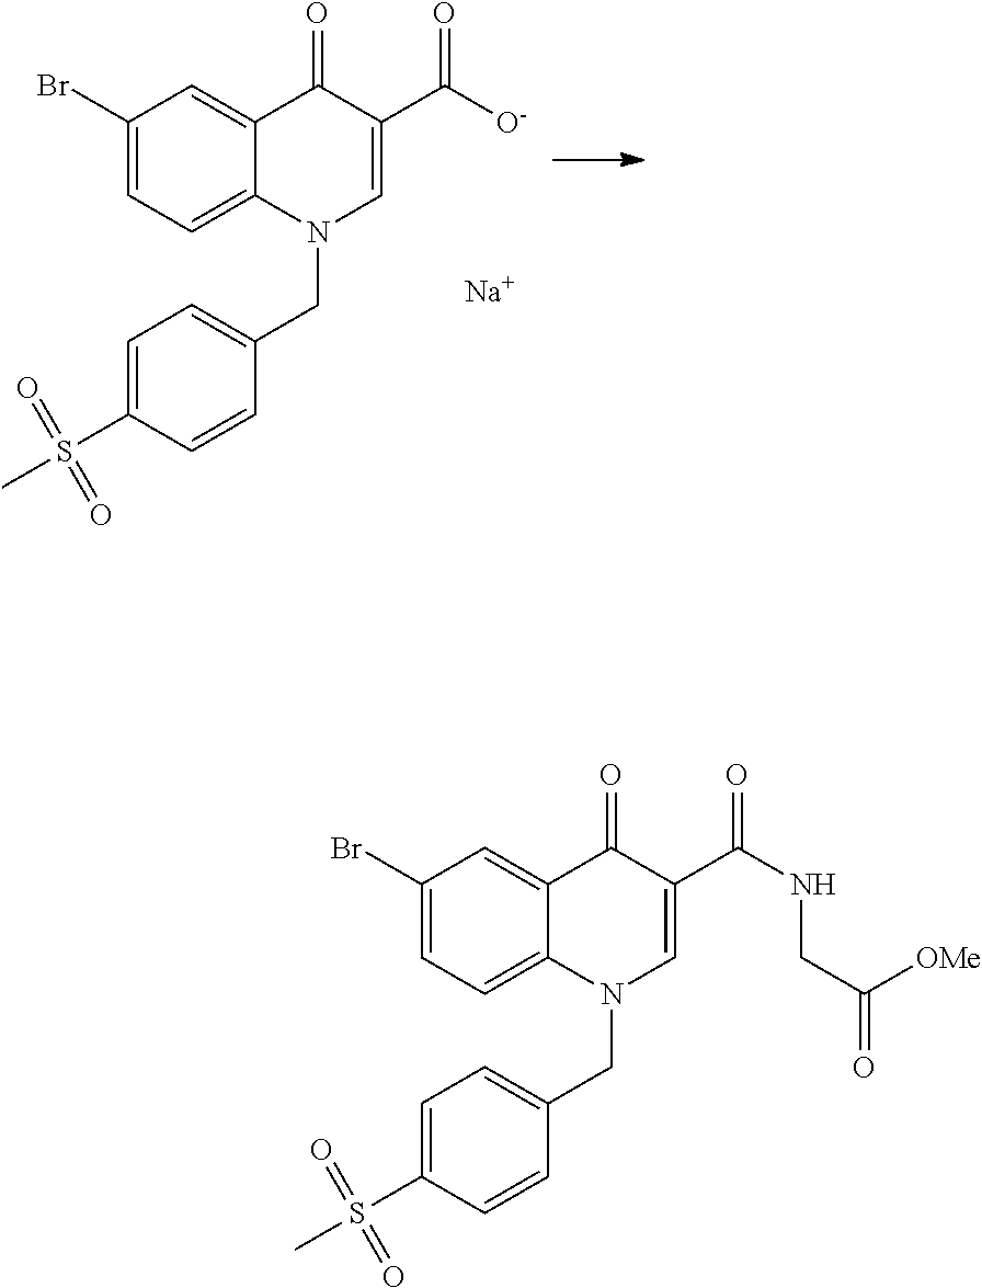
C1(Br)=CC=C2C(=C1)C(=O)C(C([O-])=O)=CN2CC1=CC=C(S(C)(=O)=O)C=C1.[Na].C1(Br)=CC=C2C(=C1)C(=O)C(C(NCC([OMe])=O)=O)=CN2CC1=CC=C(S(C)(=O)=O)C=C1
